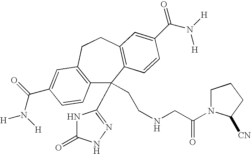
C12=C(CCC3=C(C=CC(C(=O)N([H])[H])=C3)C1(CCNCC(=O)N1CCCC1[CN])C1=NNC(=O)N1)C=C(C(N([H])[H])=O)C=C2
